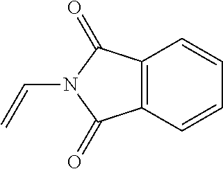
C12=C(C(=O)N(C=C)C1=O)C=CC=C2
